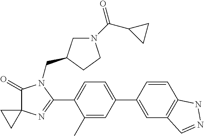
C1(=O)C2(N=C(C3=CC=C(C4=CC5=C(C=C4)NN=C5)C=C3C)N1CC1CN(C(C3CC3)=O)CC1)CC2
